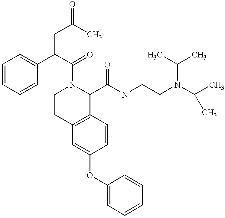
O(C1=CC2=C(C=C1)C(C(NCCN(C(C)C)C(C)C)=O)N(C(C(C1=CC=CC=C1)CC(C)=O)=O)CC2)C1=CC=CC=C1
